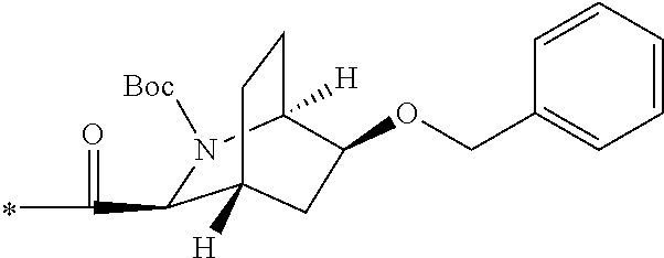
C1(C(=O)C)N([Boc])C2([H])CCC1([H])CC2OCC1=CC=CC=C1
